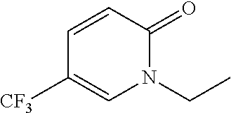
C1=CC(=O)N(CC)C=C1[CF3]
